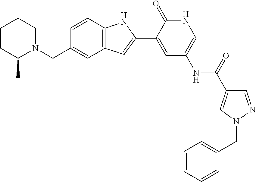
C(C1=CC2=C(C=C1)NC(C1=CC(NC(C3=CN(CC4=CC=CC=C4)N=C3)=O)=CNC1=O)=C2)N1CCCCC1C
